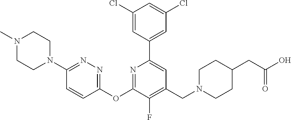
C1(Cl)=CC(C2=CC(CN3CCC(CC(O)=O)CC3)=C(F)C(OC3=NN=C(N4CCN(C)CC4)C=C3)=N2)=CC(Cl)=C1
